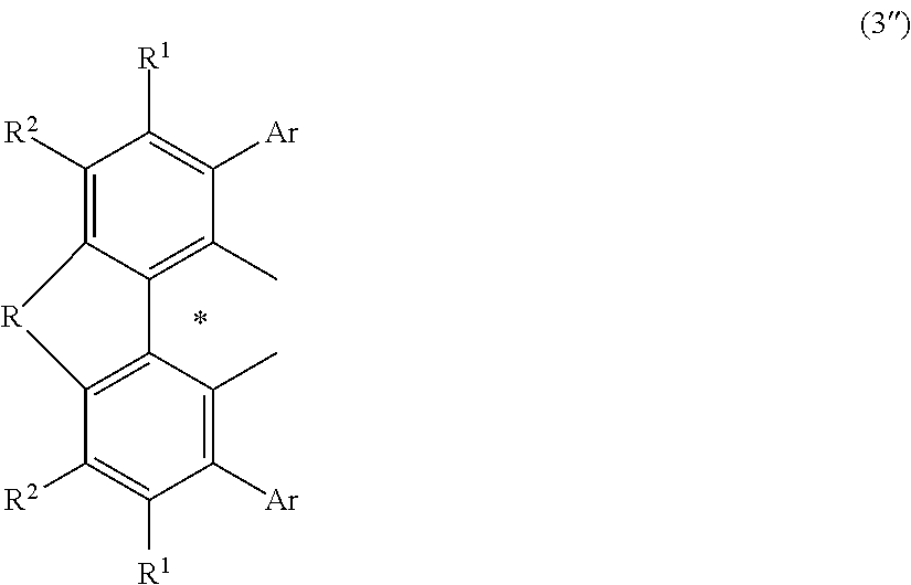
C1([R2])=C2C(=C(C)C([Ar])=C1[R1])C1=C(C([R2])=C([R1])C([Ar])=C1C)[R]2
